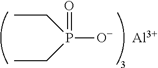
CCP(CC)(=O)[O-].[Al]
